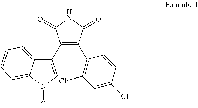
C1(C2=CN(C)C3=CC=CC=C23)=C(C2=C(Cl)C=C(Cl)C=C2)C(=O)NC1=O
